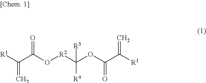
C(C(O[R2]C(OC(C([R1])=C)=O)([R3])[R4])=O)([R1])=C
